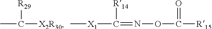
[X1](C(=NOC([R15])=O)[R14])C.CC([X2R30])[R29]
